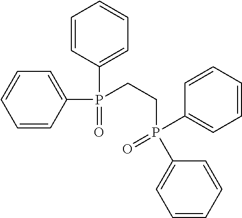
C1(P(=O)(C2=CC=CC=C2)CCP(C2=CC=CC=C2)(=O)C2=CC=CC=C2)=CC=CC=C1
